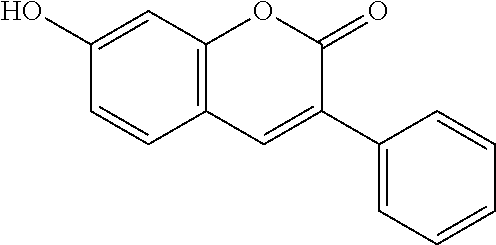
C1(O)=CC2=C(C=C1)C=C(C1=CC=CC=C1)C(=O)O2
